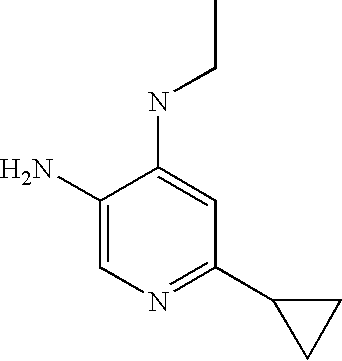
C1(N)=CN=C(C2CC2)C=C1NCC
